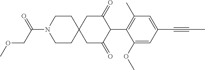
C1CN(C(=O)COC)CCC12CC(=O)C(C1=C(C)C=C(C#CC)C=C1OC)C(=O)C2
